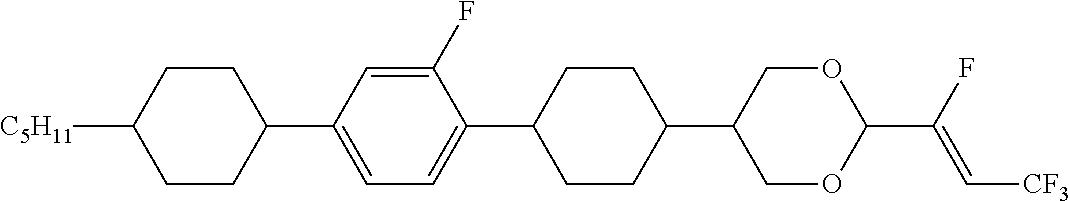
C1CC(C2=CC=C(C3CCC(C4COC(C(F)=C[CF3])OC4)CC3)C(F)=C2)CCC1[C5H11]
